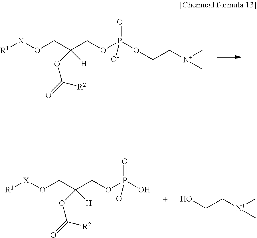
[R1][X]OCC(COP(OCC[N+](C)(C)C)(=O)[O-])(OC(=O)[R2])[H].[R1][X]OCC(COP(O)(=O)[O-])(OC(=O)[R2])[H].OCC[N+](C)(C)C
